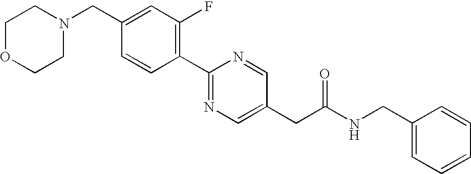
C1(CN2CCOCC2)=CC(F)=C(C2=NC=C(CC(NCC3=CC=CC=C3)=O)C=N2)C=C1
